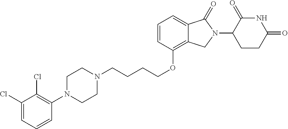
C(COC1=C2C(=CC=C1)C(=O)N(C1C(=O)NC(=O)CC1)C2)CCN1CCN(C2=C(Cl)C(Cl)=CC=C2)CC1
